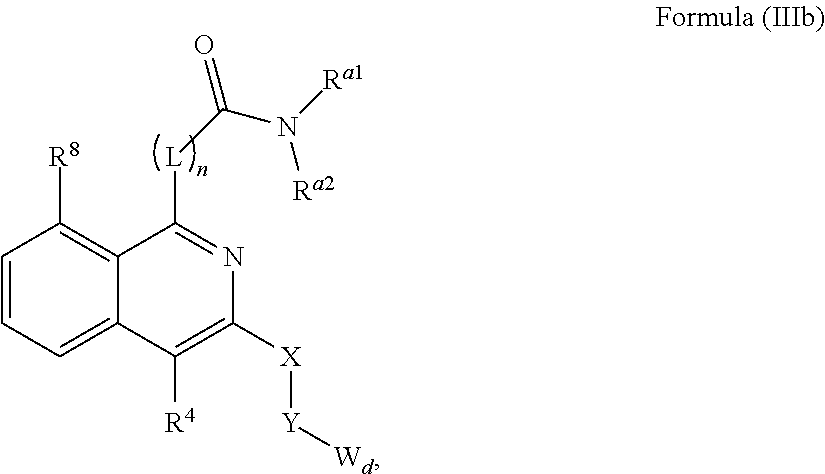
C1=CC=C2C(=C1[R8])C([L]C(=O)N([Ra1])[Ra2])=NC([X][Y][Wd])=C2[R4]
